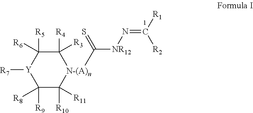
C1([R9])([R8])C([R10])([R11])[N-(A)n](C(=S)[NR12]N=C([R1])[R2])C([R4])([R3])C([R5])([R6])[Y]1[R7]
